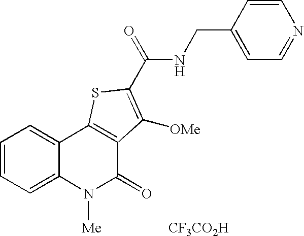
N(C(=O)C1=C([OMe])C2=C(C3=CC=CC=C3N([Me])C2=O)S1)CC1=CC=NC=C1.[CF3CO2H]
